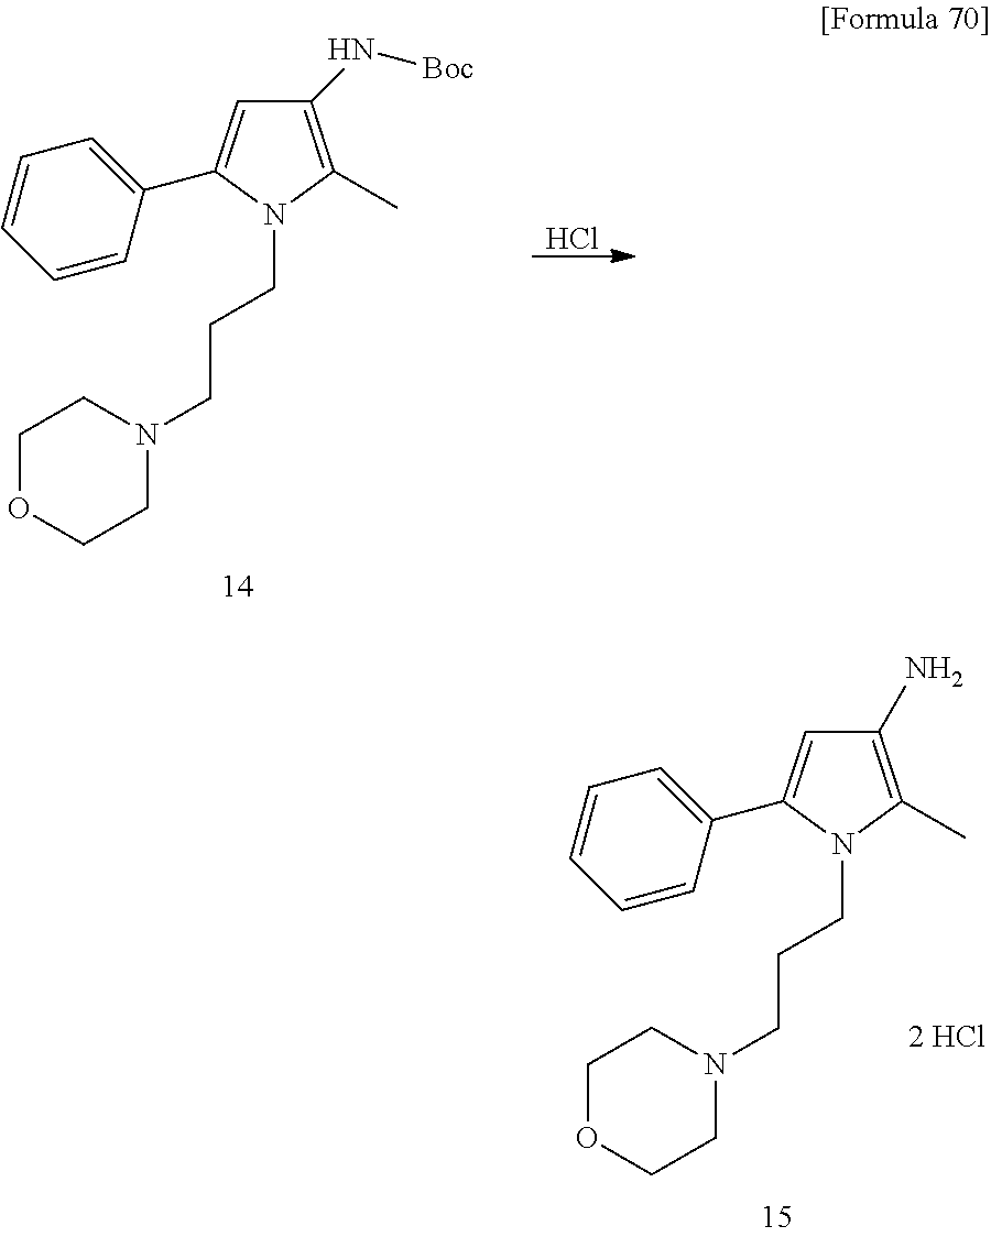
C1=CC=CC(C2=CC(N)=C(C)N2CCCN2CCOCC2)=C1.C1=CC=CC(C2=CC(N[Boc])=C(C)N2CCCN2CCOCC2)=C1.Cl
